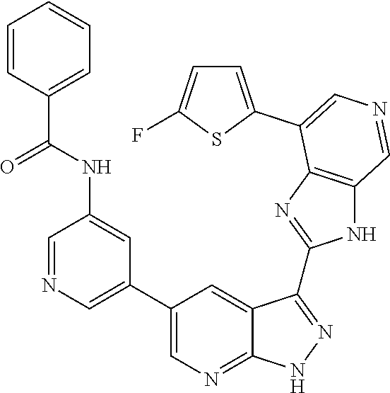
C1=NC=C(C2=CN=C3C(=C2)C(C2=NC4=C(N2)C=NC=C4C2=CC=C(F)S2)=NN3)C=C1NC(C1=CC=CC=C1)=O
